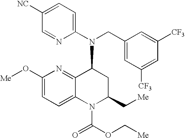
C1([NC])=CC=C(N(CC2=CC([CF3])=CC([CF3])=C2)C2C3=NC(O[Me])=CC=C3N(C(=O)OC[Me])C(C[Me])C2)N=C1
